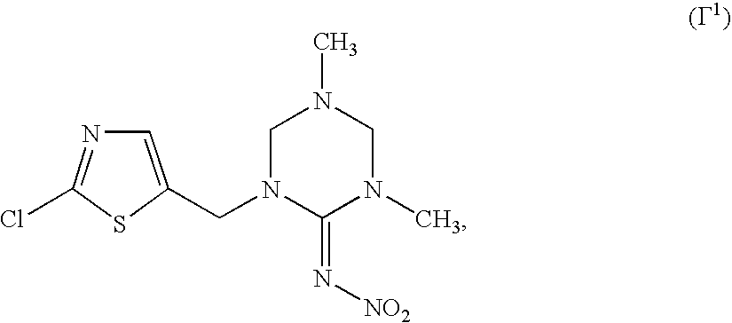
C1=C(CN2C(=N[NO2])N(C)CN(C)C2)SC(Cl)=N1
